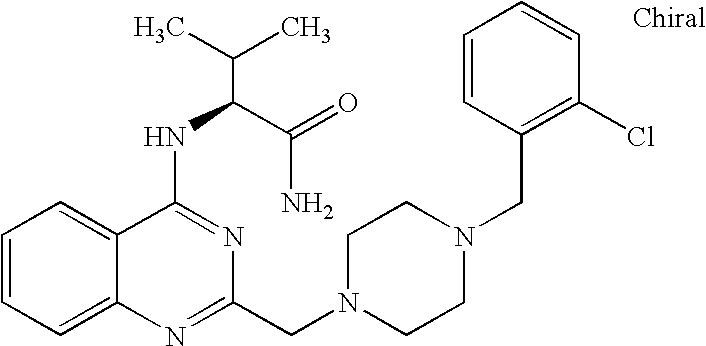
C1=CC=C2C(=C1)C(NC(C(N)=O)C(C)C)=NC(CN1CCN(CC3=C(Cl)C=CC=C3)CC1)=N2
